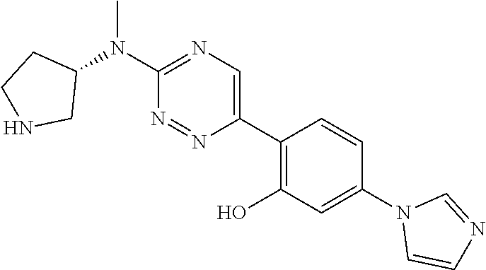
N(C1=NC=C(C2=C(O)C=C(N3C=CN=C3)C=C2)N=N1)(C)C1CCNC1
